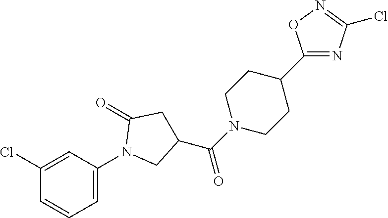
C1(Cl)=CC(N2CC(C(N3CCC(C4=NC(Cl)=NO4)CC3)=O)CC2=O)=CC=C1
